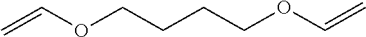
C(COC=C)CCOC=C
